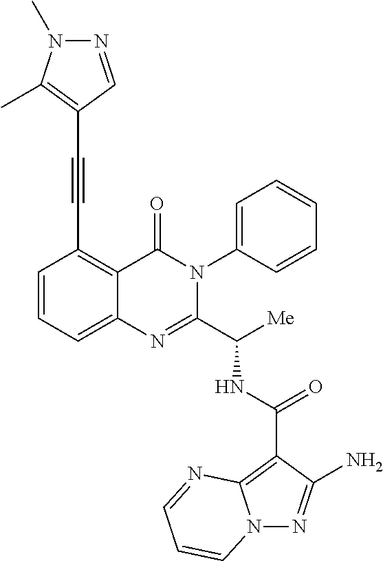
C12=CC=CC(C#CC3=C(C)N(C)N=C3)=C1C(=O)N(C1=CC=CC=C1)C(C(NC(=O)C1=C3N(N=C1N)C=CC=N3)[Me])=N2
